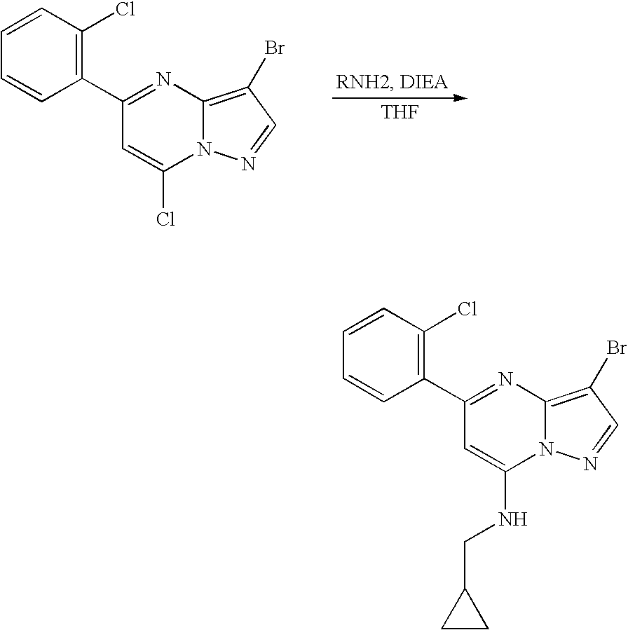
[THF].C1=CC(Cl)=C(C2=NC3=C(Br)C=NN3C(Cl)=C2)C=C1.C1=CC(Cl)=C(C2=NC3=C(Br)C=NN3C(NCC3CC3)=C2)C=C1
